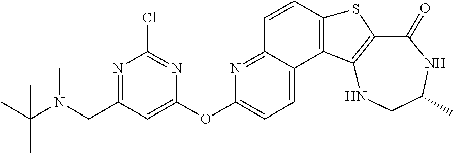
C1(=O)C2=C(NCC(C)N1)C1=C(S2)C=CC2=NC(OC3=CC(CN(C(C)(C)C)C)=NC(Cl)=N3)=CC=C12
